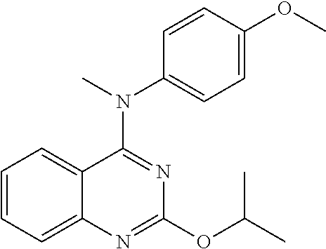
C12=CC=CC=C1N=C(OC(C)C)N=C2N(C)C1=CC=C(OC)C=C1
